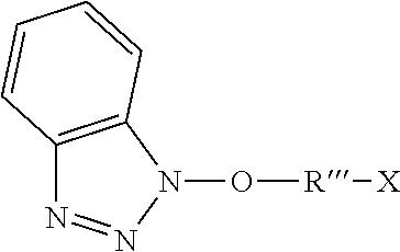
C12=C(N(O[R][X])N=N1)C=CC=C2
